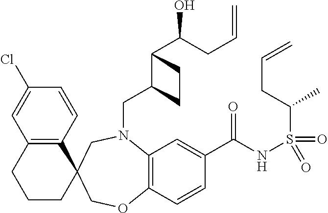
C12=C(C=CC(Cl)=C1)C1(CCC2)COC2=C(N(CC3C(C(O)CC=C)CC3)C1)C=C(C(NS(=O)(=O)C(CC=C)C)=O)C=C2
